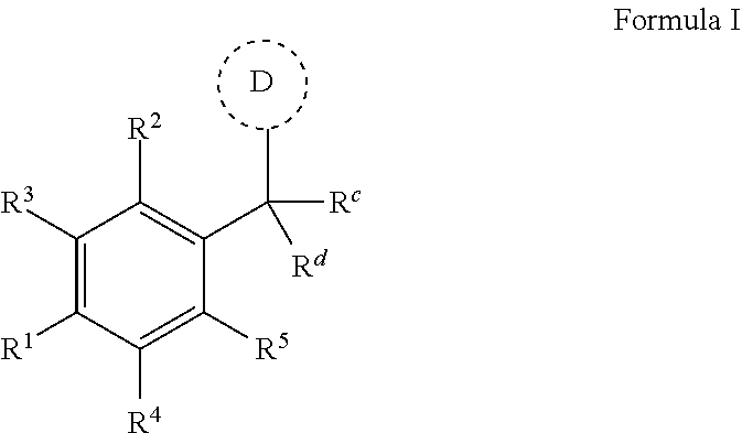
[D].C1([R3])=C([R1])C([R4])=C([R5])C(C(C)([Rc])[Rd])=C1[R2]
